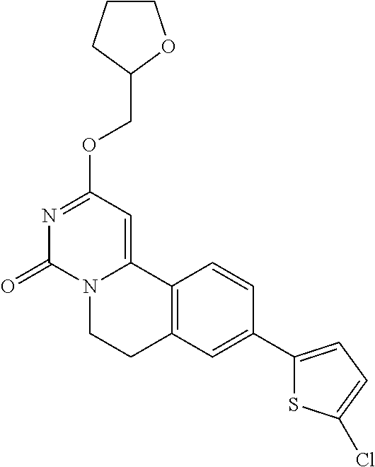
N1=C(OCC2OCCC2)C=C2N(C1=O)CCC1=C2C=CC(C2=CC=C(Cl)S2)=C1
